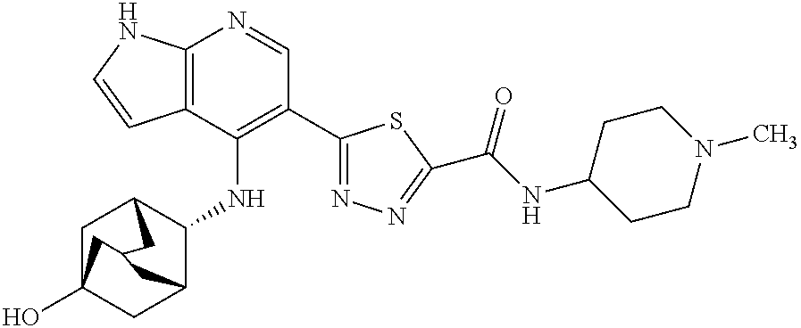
C12=C(C(NC3C4CC5(O)CC3CC(C5)C4)=C(C3=NN=C(C(NC4CCN(C)CC4)=O)S3)C=N1)C=CN2
